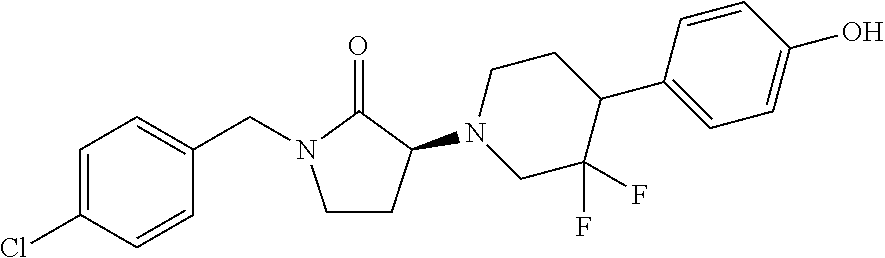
C1=C(Cl)C=CC(CN2CCC(N3CC(F)(F)C(C4=CC=C(O)C=C4)CC3)C2=O)=C1
